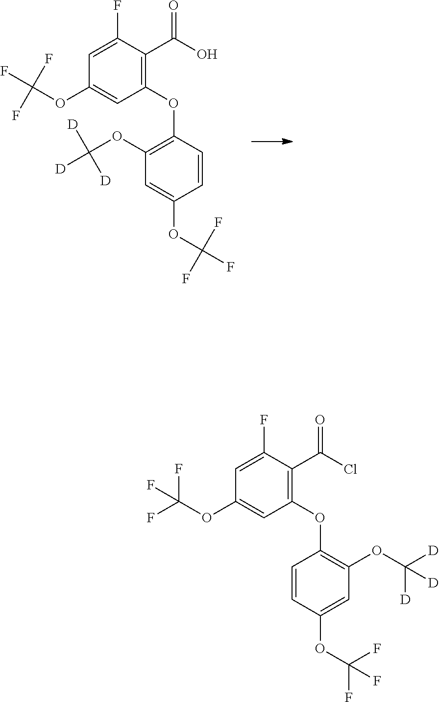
C1=C(F)C(C(O)=O)=C(OC2=C(OC([D])([D])[D])C=C(OC(F)(F)F)C=C2)C=C1OC(F)(F)F.C1=C(F)C(C(Cl)=O)=C(OC2=C(OC([D])([D])[D])C=C(OC(F)(F)F)C=C2)C=C1OC(F)(F)F
